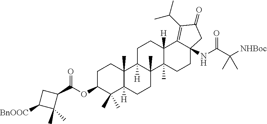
C1C(OC(=O)C2CC([BnOOC])C2(C)C)C(C)(C)C2([H])C(C)(C1)C1([H])C(C)(CC2)C2(C)C([H])(CC1)C1=C(C(C)C)C(=O)CC1(NC(C([NHBoc])(C)C)=O)CC2
